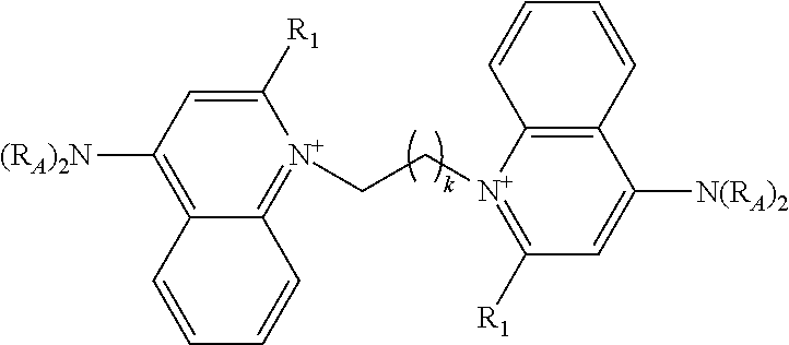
C1([R1])=CC([(RA)2N])=C2C(=[N+]1CC[N+]1=C([R1])C=C([N(RA)2])C3=C1C=CC=C3)C=CC=C2
